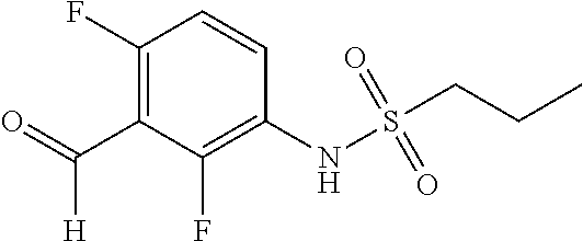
N(S(CCC)(=O)=O)C1=C(F)C(C(=O)[H])=C(F)C=C1
